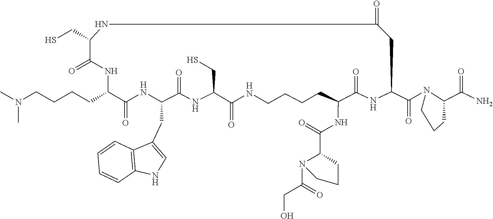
CN(CCCCC1C(=O)NC(CC2=CNC3=C2C=CC=C3)C(=O)NC(CS)C(=O)NCCCCC(NC(C2N(C(CO)=O)CCC2)=O)C(=O)NC(C(N2C(C(N)=O)CCC2)=O)CC(=O)NC(CS)C(=O)N1)C
